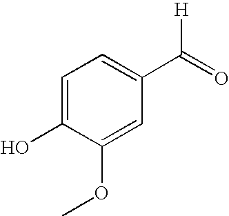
C1=C(O)C(OC)=CC(C(=O)[H])=C1
